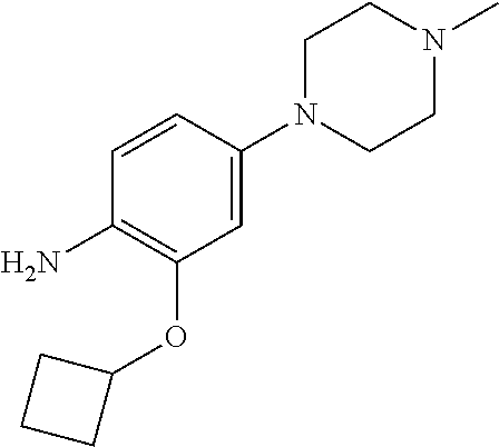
C1N(C2=CC(OC3CCC3)=C(N)C=C2)CCN(C)C1
